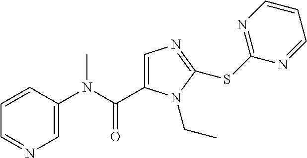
C1=CC(N(C(=O)C2=CN=C(SC3=NC=CC=N3)N2CC)C)=CN=C1
